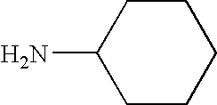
C1CC(N)CCC1
